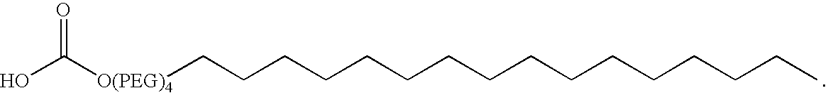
OC([O(PEG)4]CCCCCCCCCCCCCCCC)=O
